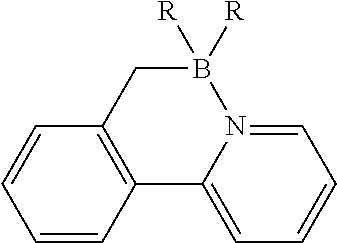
C1=CC2=C(C=C1)CB([R])([R])N1=CC=CC=C21
